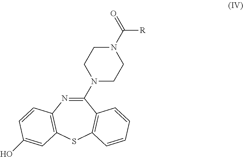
N1=C(N2CCN(C([R])=O)CC2)C2=C(SC3=C1C=CC(O)=C3)C=CC=C2
